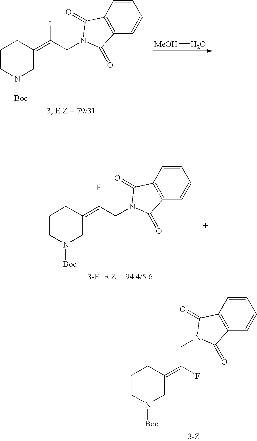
C(N1C(=O)C2=C(C=CC=C2)C1=O)C(=C1CCCN([Boc])C1)F.[MeOH]O.C1CN([Boc])CC(=C(CN2C(=O)C3=C(C=CC=C3)C2=O)F)C1.C1CN([Boc])CC(=C(CN2C(=O)C3=C(C=CC=C3)C2=O)F)C1
